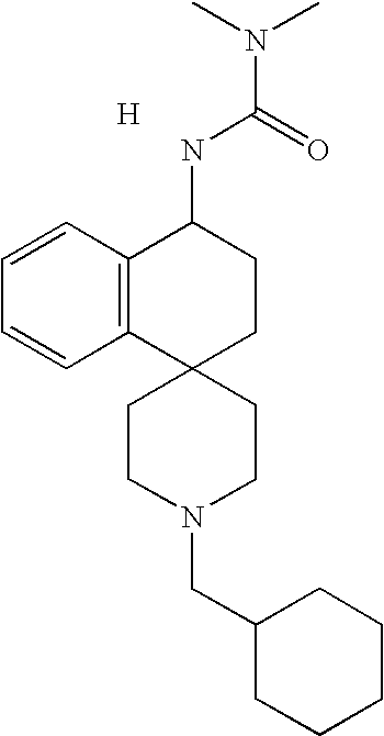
[H].C1=CC2=C(C=C1)C1(CCC2NC(=O)N(C)C)CCN(CC2CCCCC2)CC1
